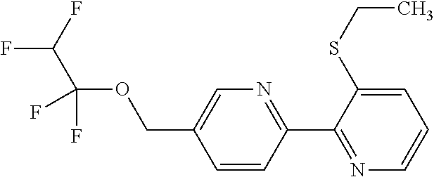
C1=CC(C2=NC=CC=C2SCC)=NC=C1COC(C(F)F)(F)F
